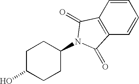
C1=CC2=C(C=C1)C(=O)N(C1CCC(O)CC1)C2=O
